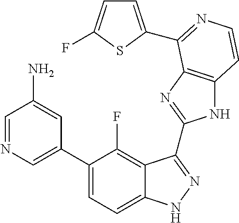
C1=C(C2=CC=C3C(=C2F)C(C2=NC4=C(N2)C=CN=C4C2=CC=C(F)S2)=NN3)C=C(N)C=N1
